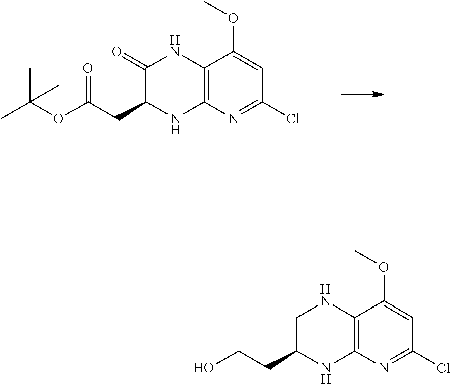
C12=C(N=C(Cl)C=C1OC)NC(CC(OC(C)(C)C)=O)C(=O)N2.C12=C(N=C(Cl)C=C1OC)NC(CCO)CN2
